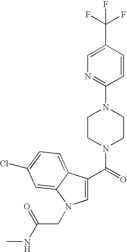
C1=C(C(F)(F)F)C=CC(N2CCN(C(=O)C3=CN(CC(NC)=O)C4=CC(Cl)=CC=C34)CC2)=N1
